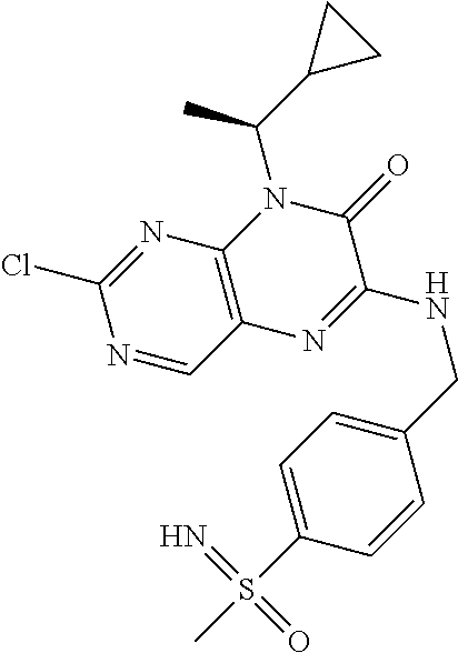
N1=CC2=C(N=C1Cl)N(C(C1CC1)C)C(=O)C(NCC1=CC=C(S(=N)(=O)C)C=C1)=N2
